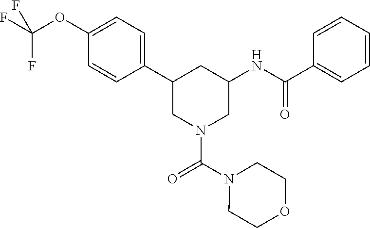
C1(OC(F)(F)F)=CC=C(C2CN(C(N3CCOCC3)=O)CC(NC(=O)C3=CC=CC=C3)C2)C=C1
